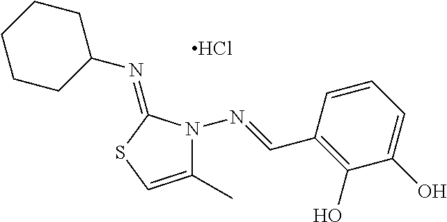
C1(C)=CSC(=NC2CCCCC2)N1N=CC1=C(O)C(O)=CC=C1.Cl
